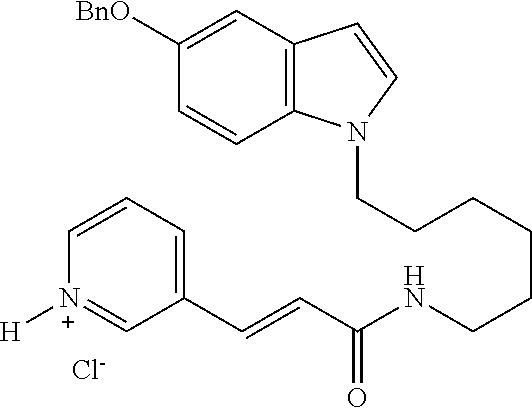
C(CCCCCNC(C=CC1=CC=C[N+]([H])=C1)=O)N1C2=C(C=C1)C=C([BnO])C=C2.[Cl-]
